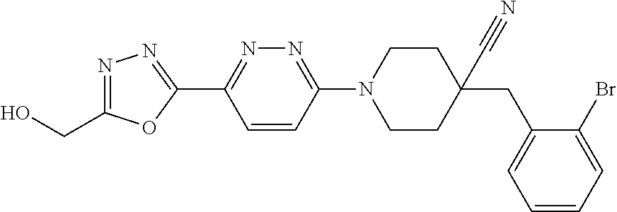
OCC1=NN=C(C2=NN=C(N3CCC(C#N)(CC4=CC=CC=C4Br)CC3)C=C2)O1
